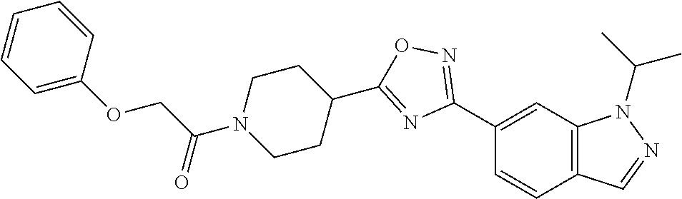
C1(C2=NOC(C3CCN(C(COC4=CC=CC=C4)=O)CC3)=N2)=CC2=C(C=C1)C=NN2C(C)C
